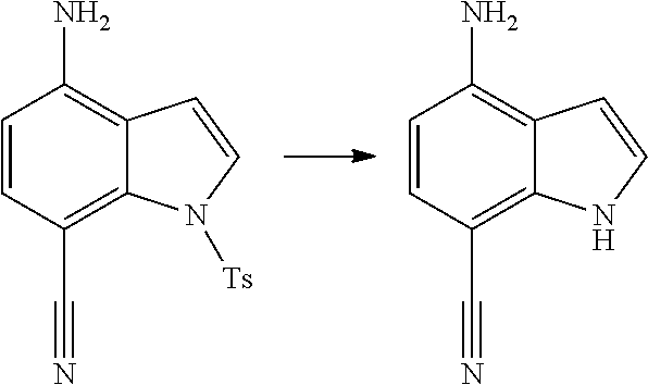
C1=CC(C#N)=C2C(=C1N)C=CN2[Ts].C1=CC(C#N)=C2C(=C1N)C=CN2
